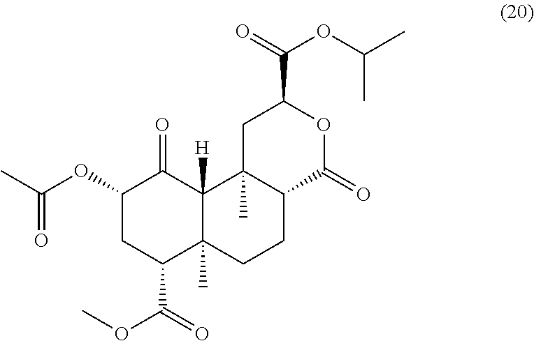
C1(OC(C)=O)CC(C(=O)OC)C2(C)C([H])(C1=O)C1(C)C(CC2)C(=O)OC(C(OC(C)C)=O)C1
